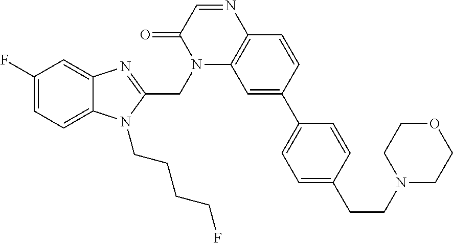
C12=C(C=CC(C3=CC=C(CCN4CCOCC4)C=C3)=C1)N=CC(=O)N2CC1=NC2=CC(F)=CC=C2N1CCCCF
